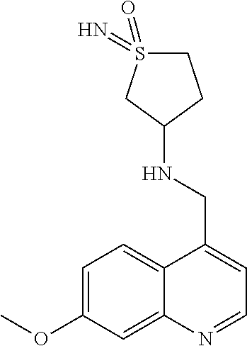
C1=C(OC)C=C2C(=C1)C(CNC1CCS(=O)(=N)C1)=CC=N2
